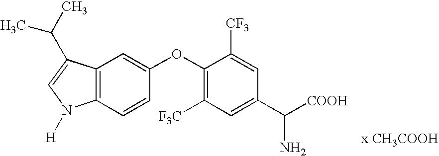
C12=C(C(C(C)C)=CN1[H])C=C(OC1=C([F3C])C=C(C([COOH])N)C=C1[CF3])C=C2
